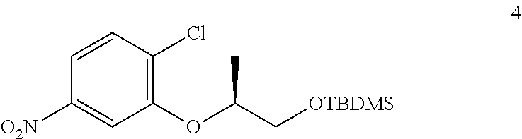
C1(OC(C[OTBDMS])C)=C(Cl)C=CC([O2N])=C1
